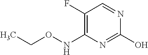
C1(F)=C(NOCC)N=C(O)N=C1
